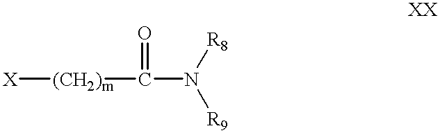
[X][(CH2)m]C(N([R9])[R8])=O
